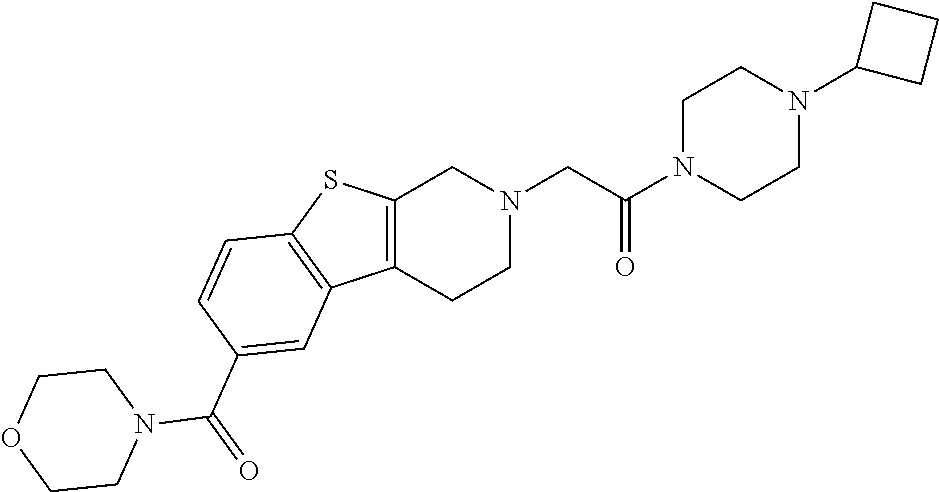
C1N(C(CN2CC3=C(CC2)C2=C(S3)C=CC(C(=O)N3CCOCC3)=C2)=O)CCN(C2CCC2)C1
